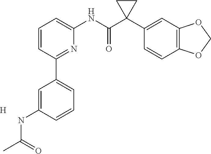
C1=CC(C2=CC=CC(NC(C)=O)=C2)=NC(NC(C2(C3=CC4=C(C=C3)OCO4)CC2)=O)=C1.[H]
